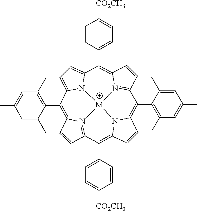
C1=CC2=N3C1=C(C1=C(C)C=C(C)C=C1C)C1=CC=C4N1[M]31N3=C(C=CC3=C4C3=CC=C([CO2CH3])C=C3)C(C3=C(C)C=C(C)C=C3C)=C3C=CC(=C2C2=CC=C([CO2CH3])C=C2)N31
